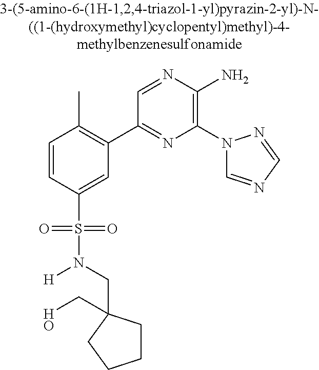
C1=CC(S(=O)(=O)N(CC2(CO)CCCC2)[H])=CC(C2=NC(N3C=NC=N3)=C(N)N=C2)=C1C
